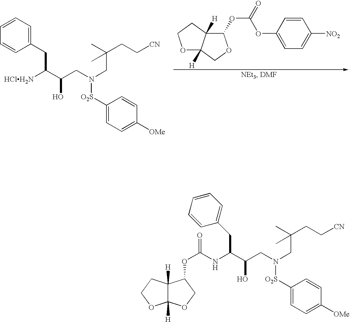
O1C2([H])C([H])(CC1)C(OC(=O)OC1=CC=C([NO2])C=C1)OC2.C1(CC(C(CN(CC(CC[CN])(C)C)[O2S]C2=CC=C([OMe])C=C2)O)[HClH2N])=CC=CC=C1.C12([H])C([H])(CCO1)C(OC(NC(C(CN(CC(CC[CN])(C)C)[O2S]C1=CC=C([OMe])C=C1)O)CC1=CC=CC=C1)=O)CO2
